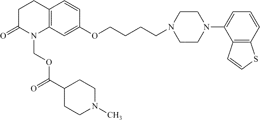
C12=C(C=C(OCCCCN3CCN(C4=CC=CC5=C4C=CS5)CC3)C=C1)N(COC(=O)C1CCN(C)CC1)C(=O)CC2
